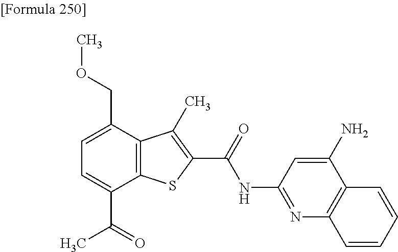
C1=C(C(=O)C)C2=C(C(COC)=C1)C(C)=C(C(=O)NC1=NC3=C(C(N)=C1)C=CC=C3)S2
